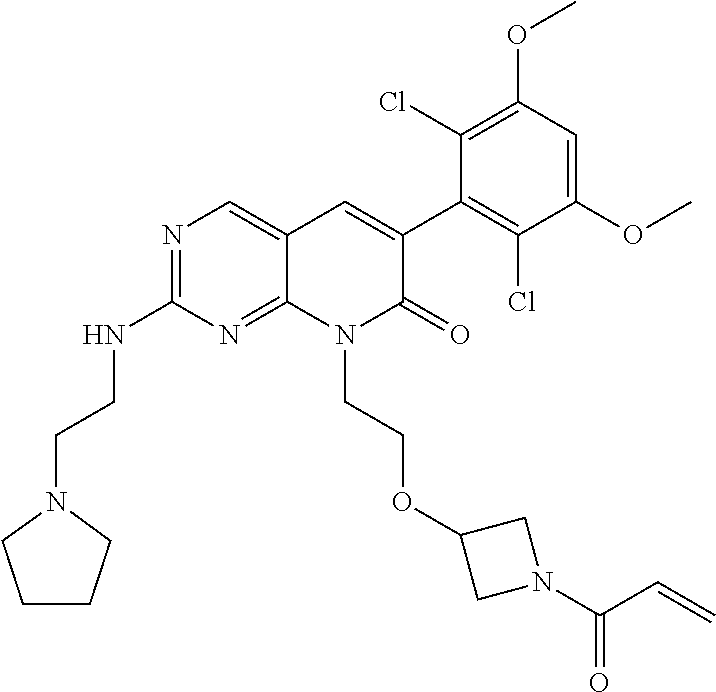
C1(NCCN2CCCC2)=NC=C2C(=N1)N(CCOC1CN(C(C=C)=O)C1)C(=O)C(C1=C(Cl)C(OC)=CC(OC)=C1Cl)=C2
